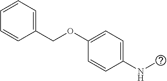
C1(OCC2=CC=CC=C2)=CC=C(NC)C=C1
